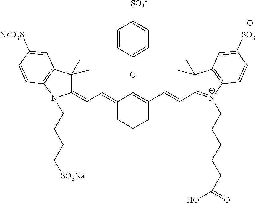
C1=CC(OC2=C(C=CC3=[N+](CCCCCC(=O)O)C4=C(C3(C)C)C=C([SO3])C=C4)CCCC2=CC=C2C(C)(C)C3=C(N2CCCC[SO3Na])C=CC([NaO3S])=C3)=CC=C1[SO3-]
